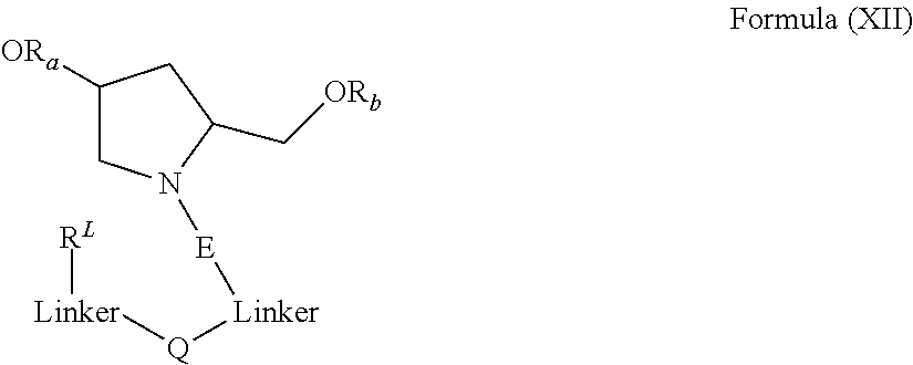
C1N([E][Linker][Q][Linker][RL])C(C[ORb])CC1[ORa]
